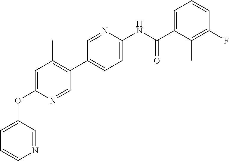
C1=C(OC2=CC=CN=C2)N=CC(C2=CC=C(NC(C3=CC=CC(F)=C3C)=O)N=C2)=C1C
